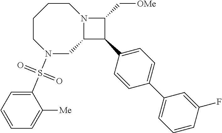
N1(S(C2=CC=CC=C2[Me])(=O)=O)CC2N(CCCC1)C(C[OMe])C2C1=CC=C(C2=CC=CC(F)=C2)C=C1
